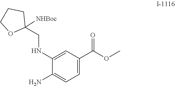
C1(NCC2([NHBoc])CCCO2)=CC(C(OC)=O)=CC=C1N
